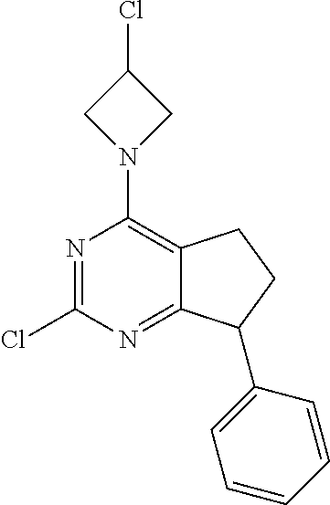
N1=C(Cl)N=C2C(=C1N1CC(Cl)C1)CCC2C1=CC=CC=C1
